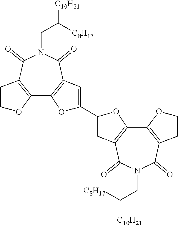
C12=C(C(=O)N(CC([C10H21])[C8H17])C(=O)C3=C1OC(C1=CC4=C(C5=C(C(=O)N(CC([C10H21])[C8H17])C4=O)C=CO5)O1)=C3)C=CO2
